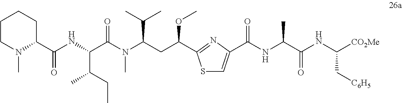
C1CN(C)C(C(NC(C(N(C(CC(OC)C2=NC(C(NC(C)C(NC([CO2Me])C[C6H5])=O)=O)=CS2)C(C)C)C)=O)C(CC)C)=O)CC1
